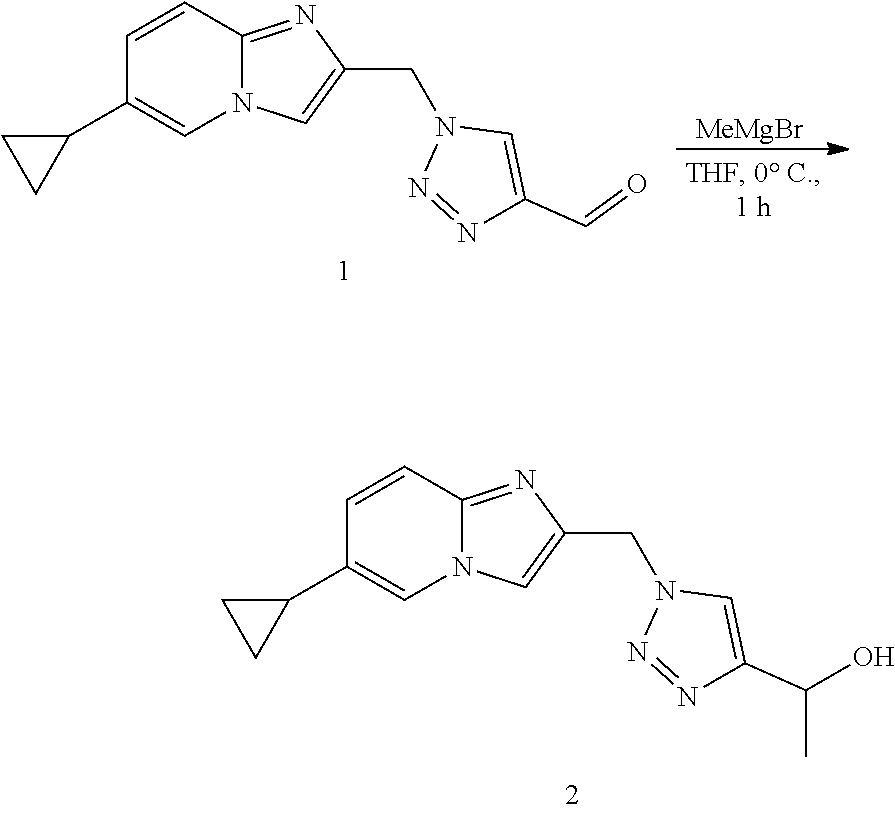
[MeMgBr].N1=NN(CC2=CN3C(=N2)C=CC(C2CC2)=C3)C=C1C=O.N1=NN(CC2=CN3C(=N2)C=CC(C2CC2)=C3)C=C1C(O)C
